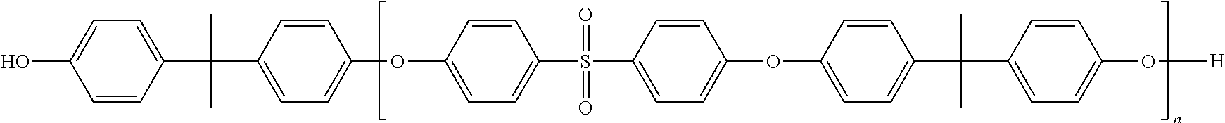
C1=C(C(C)(C)C2=CC=C(OC3=CC=C(S(C4=CC=C(OC5=CC=C(C(C6=CC=C(O[H])C=C6)(C)C)C=C5)C=C4)(=O)=O)C=C3)C=C2)C=CC(O)=C1
